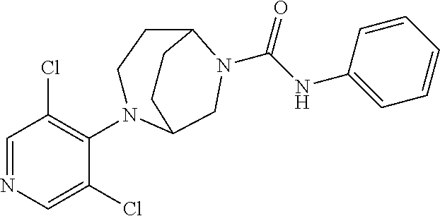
C1=NC=C(Cl)C(N2CCC3N(C(NC4=CC=CC=C4)=O)CC2CC3)=C1Cl
